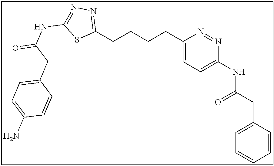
C(CCCC1=CC=C(NC(CC2=CC=CC=C2)=O)N=N1)C1=NN=C(NC(=O)CC2=CC=C(N)C=C2)S1
